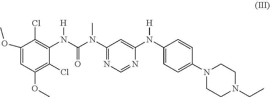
C1(OC)=CC(OC)=C(Cl)C(N(C(N(C2=NC=NC(N(C3=CC=C(N4CCN(CC)CC4)C=C3)[H])=C2)C)=O)[H])=C1Cl
